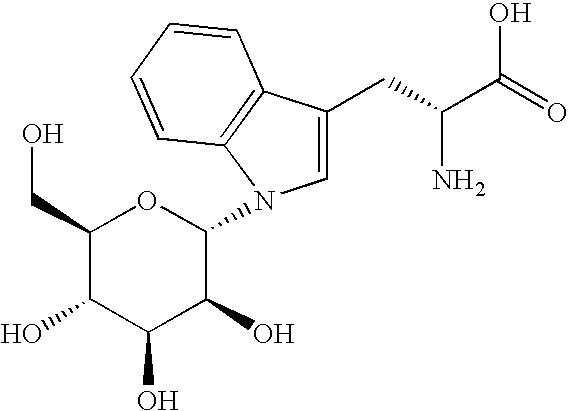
C1(CC(N)C(=O)O)=CN(C2OC(CO)C(O)C(O)C2O)C2=C1C=CC=C2
